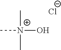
C[N+](O)(C)C.[Cl-]
